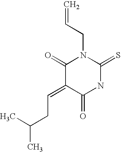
C=CCN1C(=O)C(=CCC(C)C)C(=O)NC1=S
